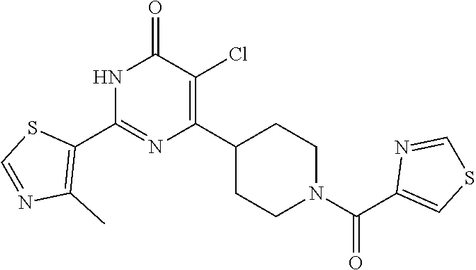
N1C(C2=C(C)N=CS2)=NC(C2CCN(C(C3=CSC=N3)=O)CC2)=C(Cl)C1=O
